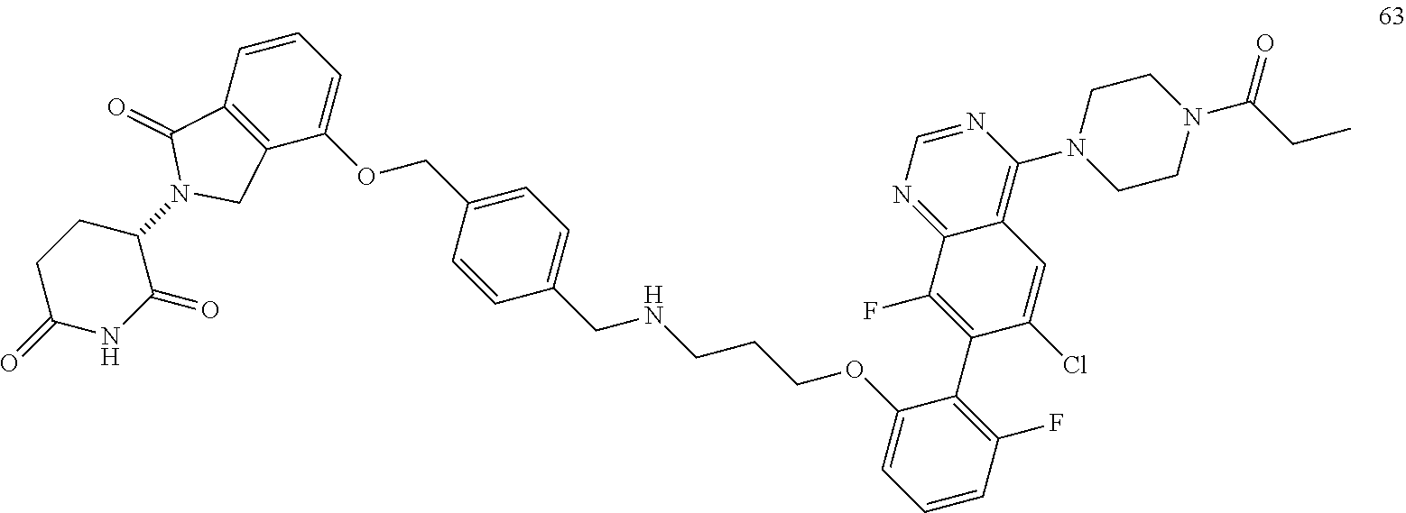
C1=NC(N2CCN(C(CC)=O)CC2)=C2C(=N1)C(F)=C(C1=C(F)C=CC=C1OCCCNCC1=CC=C(COC3=CC=CC4=C3CN(C3CCC(=O)NC3=O)C4=O)C=C1)C(Cl)=C2
